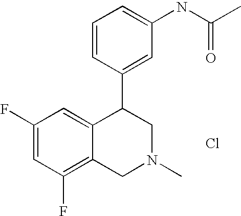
C1(F)=CC(F)=C2C(=C1)C(C1=CC(NC(C)=O)=CC=C1)CN(C)C2.Cl
